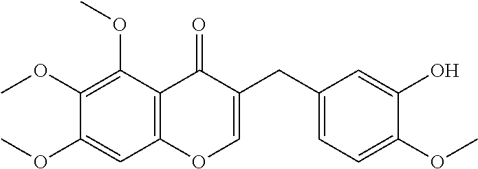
C12=C(C(OC)=C(OC)C(OC)=C1)C(=O)C(CC1=CC=C(OC)C(O)=C1)=CO2
